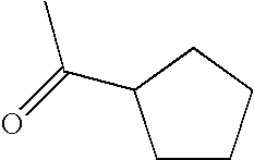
C1CCCC1C(=O)C
